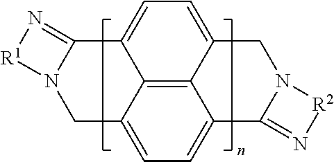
C1=C2C3=C4C(=C1)C1=N[R1]N1CC4=CC=C3C1=N[R2]N1C2
